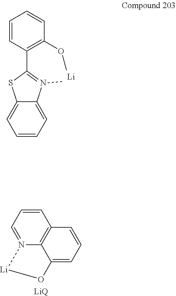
C1=CC(C2=N(C)C3=CC=CC=C3S2)=C(OC)C=C1.[Li].C1=CC=N2C3=C1C=CC=C3O[Li]2.[LiQ]
